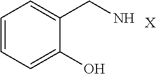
C1=CC=C(O)C(CN)=C1.[X]
